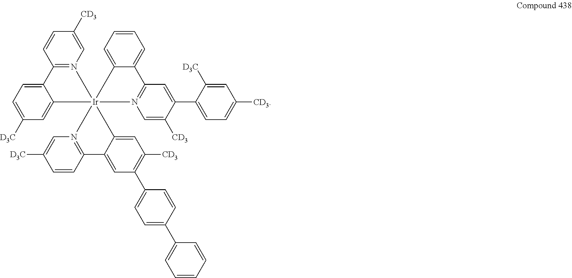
C12=N(C=C([CD3])C=C1)[Ir]13(C4=CC([D3C])=CC=C24)(C2=CC=CC=C2C2=N1C=C([CD3])C(C1=CC=C([CD3])C=C1[D3C])=C2)N1=C(C=CC([D3C])=C1)C1=CC(C2=CC=C(C4=CC=CC=C4)C=C2)=C([CD3])C=C31
